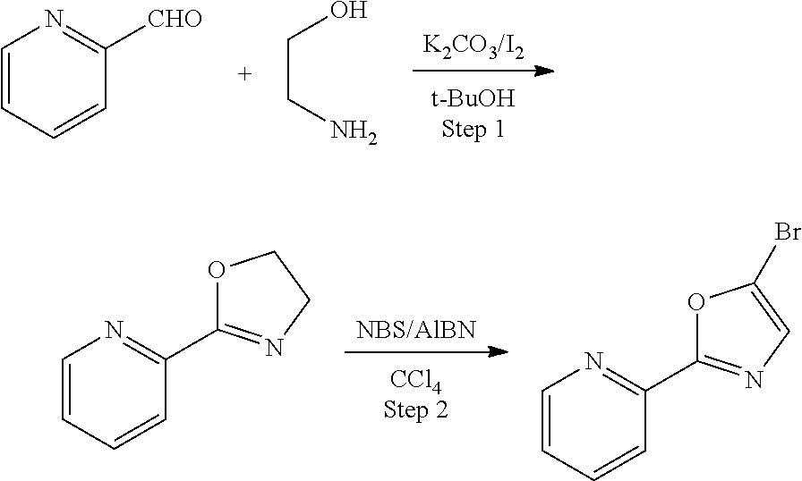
[NBS/AlBN].C1=CN=C(C2=NCCO2)C=C1.C1=CN=C(C2=NC=C(Br)O2)C=C1.[K2CO3/I2].C1=CN=C([CHO])C=C1.C(CN)O
